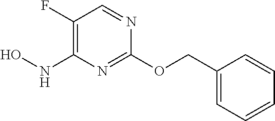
C1(OCC2=CC=CC=C2)=NC(NO)=C(F)C=N1
